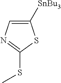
S(C1=NC=C([SnBu3])S1)C
